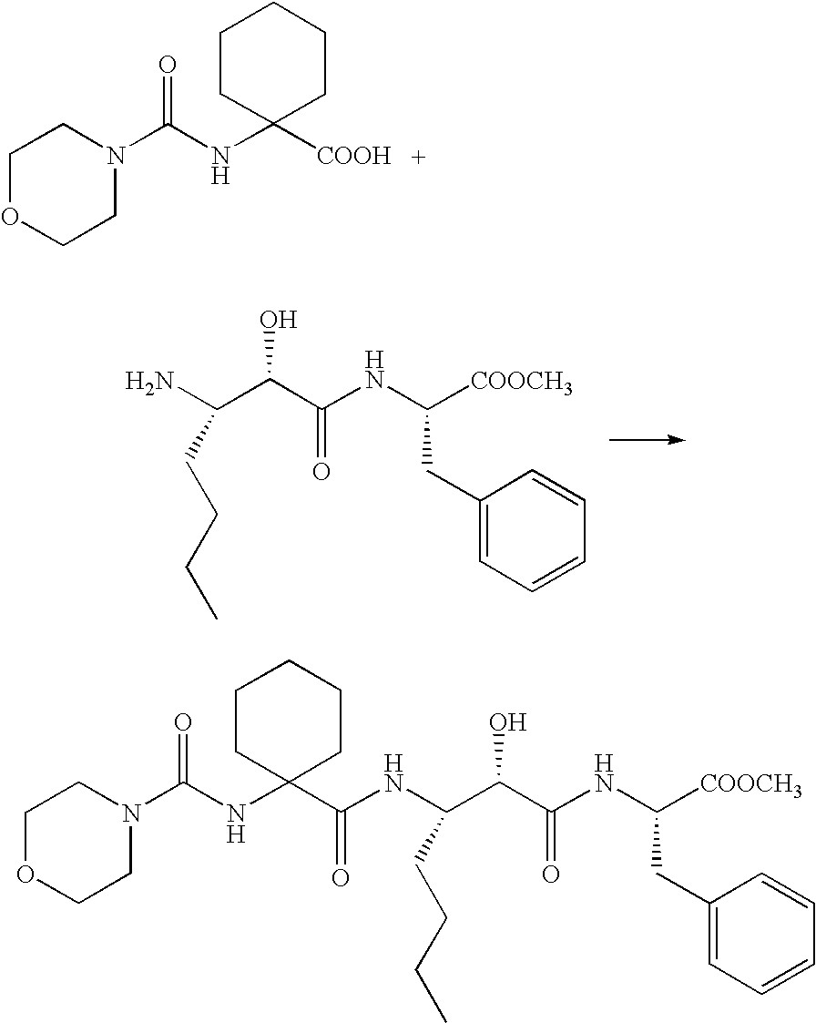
C1OCCN(C(NC2([COOH])CCCCC2)=O)C1.C([COOCH3])(NC(C(C(N)CCCC)O)=O)CC1=CC=CC=C1.C1OCCN(C(NC2(C(NC(C(C(NC([COOCH3])CC3=CC=CC=C3)=O)O)CCCC)=O)CCCCC2)=O)C1
